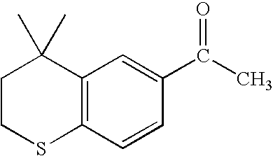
C12=C(C=CC(C(C)=O)=C1)SCCC2(C)C
